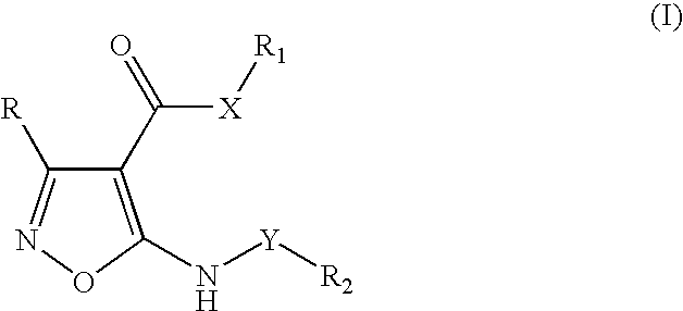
C1(C(=O)[X][R1])=C(N[Y][R2])ON=C1[R]
